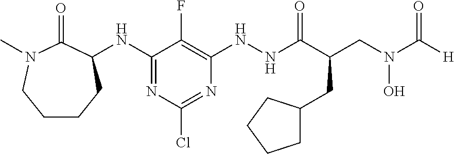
[H]C(N(CC(C(NNC1=C(F)C(NC2CCCCN(C)C2=O)=NC(Cl)=N1)=O)CC1CCCC1)O)=O
